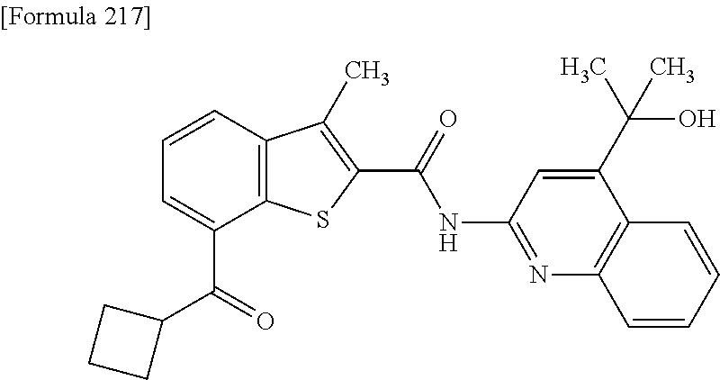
C1=C(C(=O)C2CCC2)C2=C(C=C1)C(C)=C(C(=O)NC1=NC3=C(C(C(C)(O)C)=C1)C=CC=C3)S2
